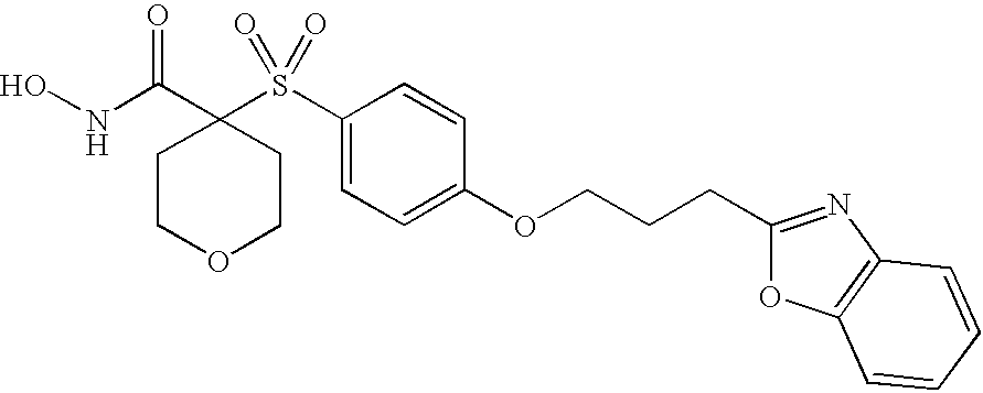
C1(S(C2(C(NO)=O)CCOCC2)(=O)=O)=CC=C(OCCCC2=NC3=C(O2)C=CC=C3)C=C1
